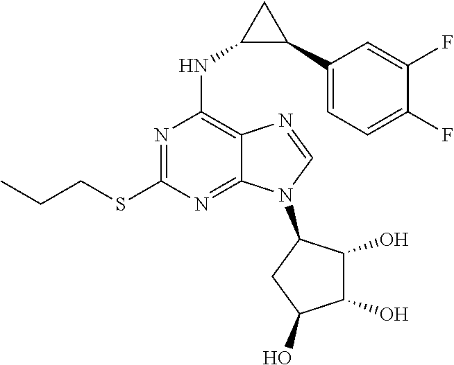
C12=NC(SCCC)=NC(NC3C(C4=CC=C(F)C(F)=C4)C3)=C1N=CN2C1CC(O)C(O)C1O
